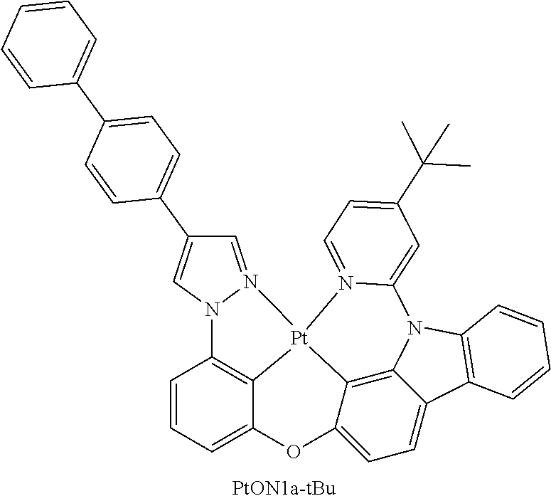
C1=CC=C2C3=C1N1N(=CC(C4=CC=C(C5=CC=CC=C5)C=C4)=C1)[Pt]31C3=C4C(=CC=C3O2)C2=C(N4C3=CC(C(C)(C)C)=CC=N31)C=CC=C2
